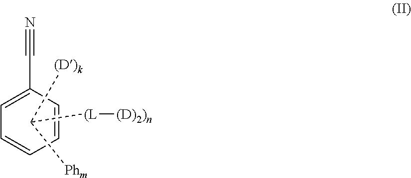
C1=C(C#N)C=CC=C1.[(D)k]C([(L][(D)2)n])[Phm]
